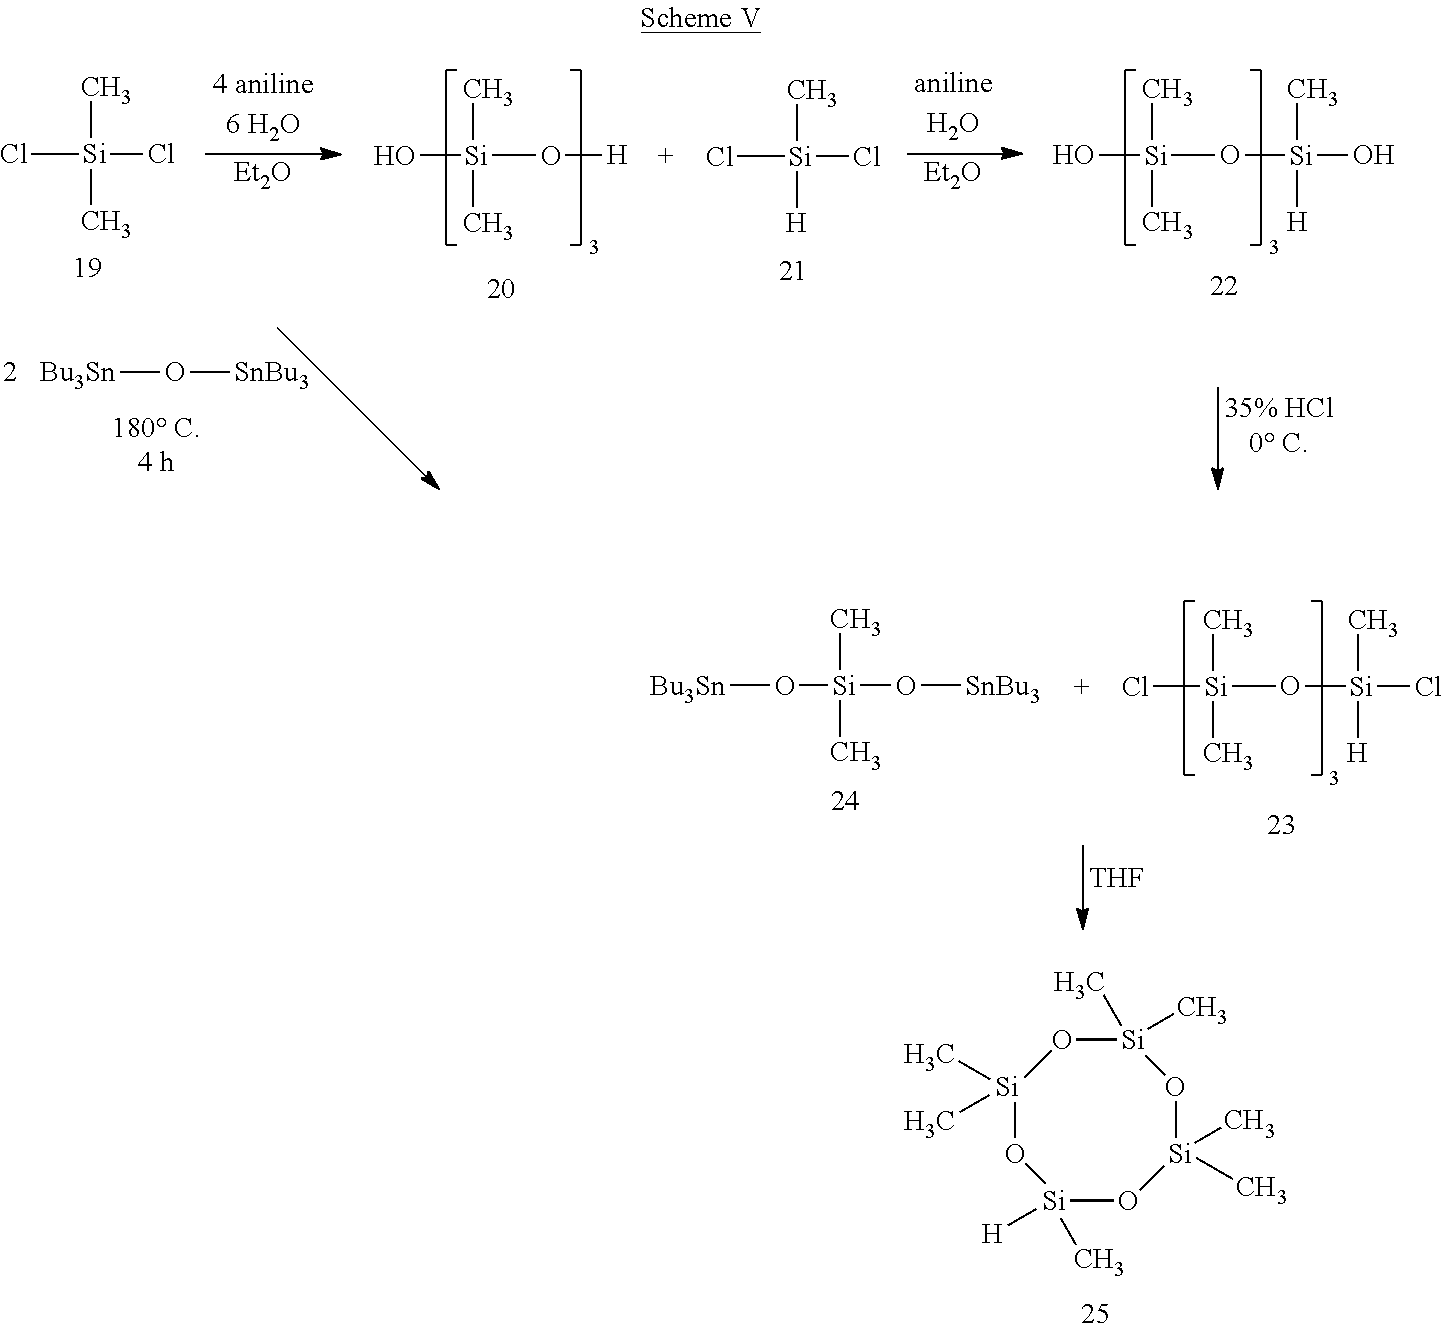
[THF].Cl[Si](O[Si](Cl)(C)[H])(C)C.[Bu3Sn]O[Si](O[SnBu3])(C)C.[Si]1([H])(C)O[Si](C)(C)O[Si](C)(C)O[Si](C)(C)O1.[Et2O].[Bu3Sn]O[SnBu3].Cl[Si](Cl)(C)C.[Et2O].O[Si](O[H])(C)C.Cl[Si](Cl)(C)[H].O[Si](O[Si](O)(C)[H])(C)C
